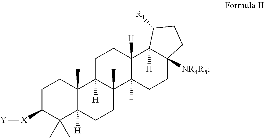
C1C([X][Y])C(C)(C)C2([H])C(C)(C1)C1([H])C(C)(CC2)C2(C)C([H])(CC1)C1([H])C([NR4R5])(CC2)CCC1[R1]
